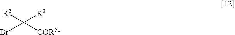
BrC([COR51])([R3])[R2]
